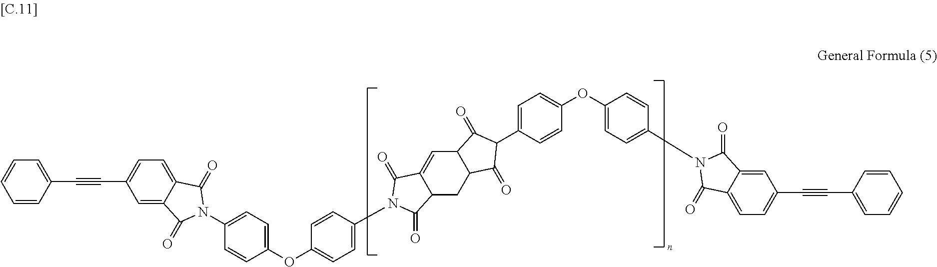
C1=CC(C#CC2=CC=C3C(=C2)C(=O)N(C2=CC=C(OC4=CC=C(N5C(=O)C6=CC7C(CC6C5=O)C(=O)C(C5=CC=C(OC6=CC=C(N8C(=O)C9=CC(C#CC%10=CC=CC=C%10)=CC=C9C8=O)C=C6)C=C5)C7=O)C=C4)C=C2)C3=O)=CC=C1
